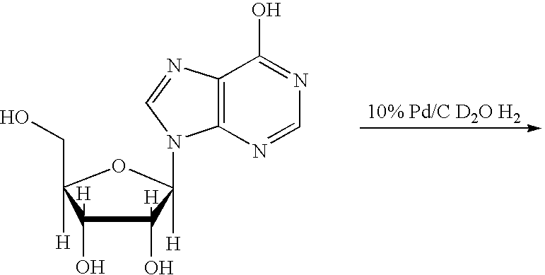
C12=C(N=CN=C1O)N(C1([H])C(O)([H])C(O)([H])C([H])(CO)O1)C=N2
